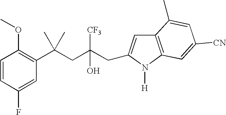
C1(F)=CC(C(CC(CC2=CC3=C(N2[H])C=C([CN])C=C3C)([CF3])O)(C)C)=C(OC)C=C1
